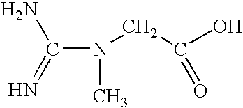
C(N(C)CC(O)=O)(=N)N
